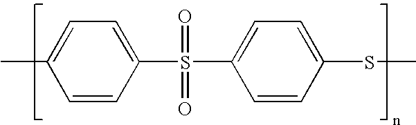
CC1=CC=C(S(C2=CC=C(SC)C=C2)(=O)=O)C=C1
